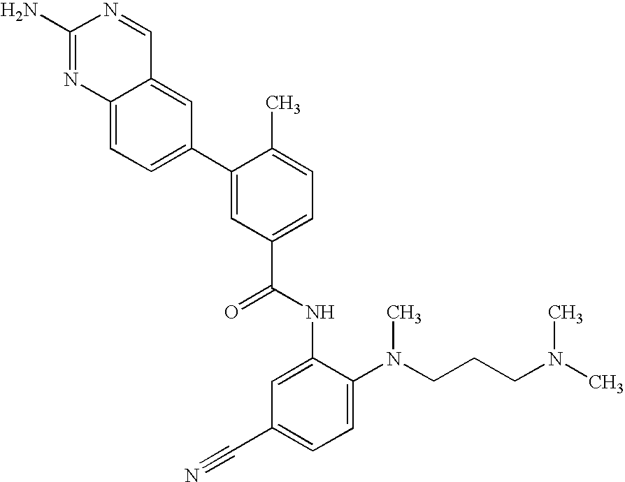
C12=CC(C3=CC(C(=O)NC4=CC(C#N)=CC=C4N(CCCN(C)C)C)=CC=C3C)=CC=C1N=C(N)N=C2
